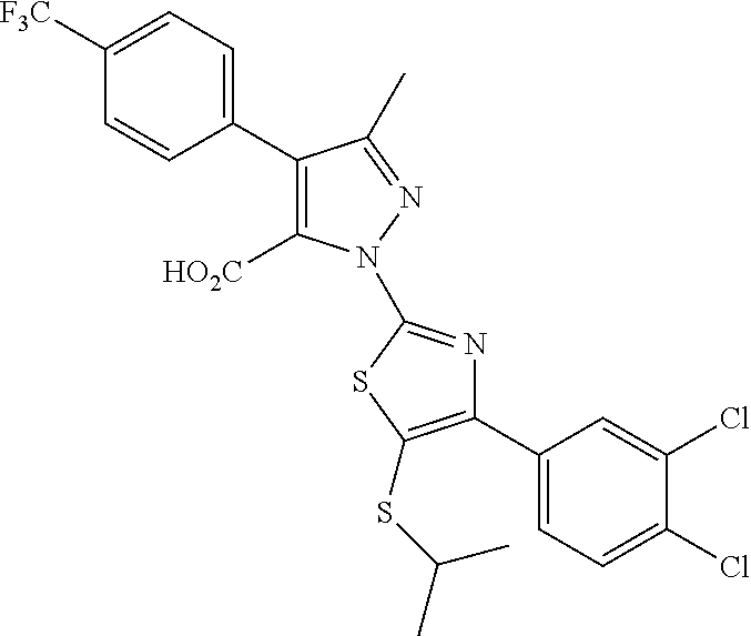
C1(C2=C([HO2C])N(C3=NC(C4=CC=C(Cl)C(Cl)=C4)=C(SC(C)C)S3)N=C2C)=CC=C([F3C])C=C1
